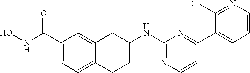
C1(C(NO)=O)=CC=C2C(=C1)CC(NC1=NC=CC(C3=CC=CN=C3Cl)=N1)CC2
